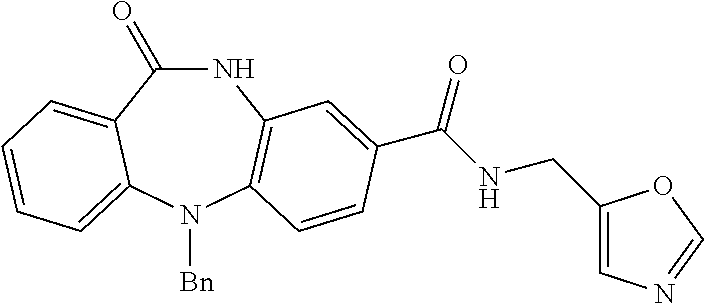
C1(=O)NC2=C(N([Bn])C3=CC=CC=C13)C=CC(C(NCC1=CN=CO1)=O)=C2
